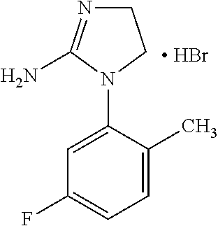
C1=C(C)C(N2CCN=C2N)=CC(F)=C1.[ HBr]
